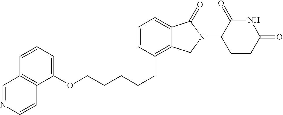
O(CCCCCC1=C2C(=CC=C1)C(=O)N(C1C(=O)NC(=O)CC1)C2)C1=CC=CC2=C1C=CN=C2
